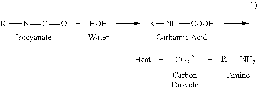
[R]N.[R]N=C=O.[HOH].[R]N[COOH]
